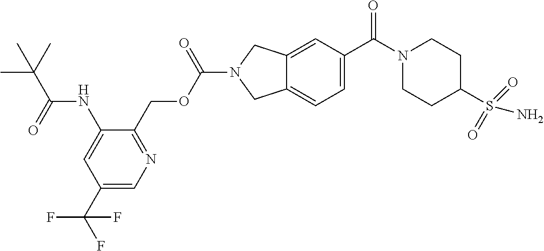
C12=CC(C(N3CCC(S(N)(=O)=O)CC3)=O)=CC=C1CN(C(OCC1=NC=C(C(F)(F)F)C=C1NC(C(C)(C)C)=O)=O)C2
